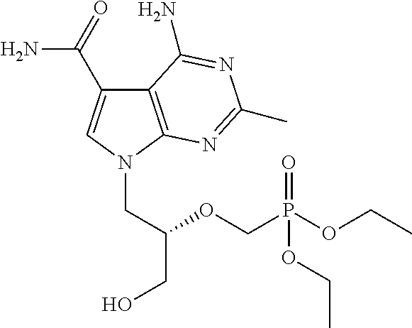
C12=C(N(CC(CO)OCP(OCC)(=O)OCC)C=C1C(=O)N)N=C(C)N=C2N
